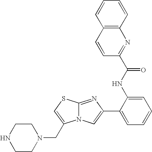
N12C(=NC(C3=CC=CC=C3NC(=O)C3=NC4=C(C=C3)C=CC=C4)=C1)SC=C2CN1CCNCC1
